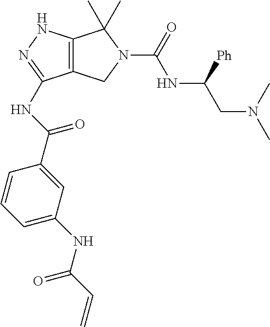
C12=C(NN=C1NC(C1=CC(NC(C=C)=O)=CC=C1)=O)C(C)(C)N(C(=O)NC(CN(C)C)[Ph])C2
